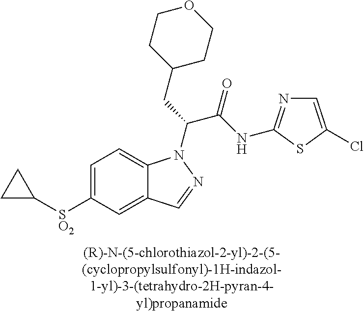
C1C([SO2]C2=CC=C3C(=C2)C=NN3C(CC2CCOCC2)C(NC2=NC=C(Cl)S2)=O)C1
